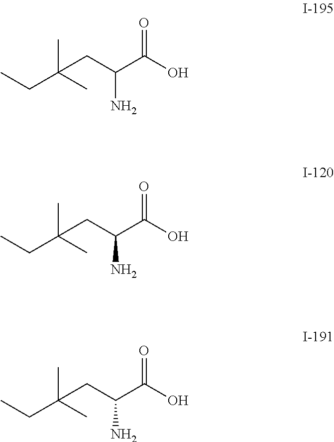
C(CC(C(O)=O)N)(C)(CC)C.C(CC(C(O)=O)N)(C)(CC)C.C(CC(C(O)=O)N)(C)(CC)C
